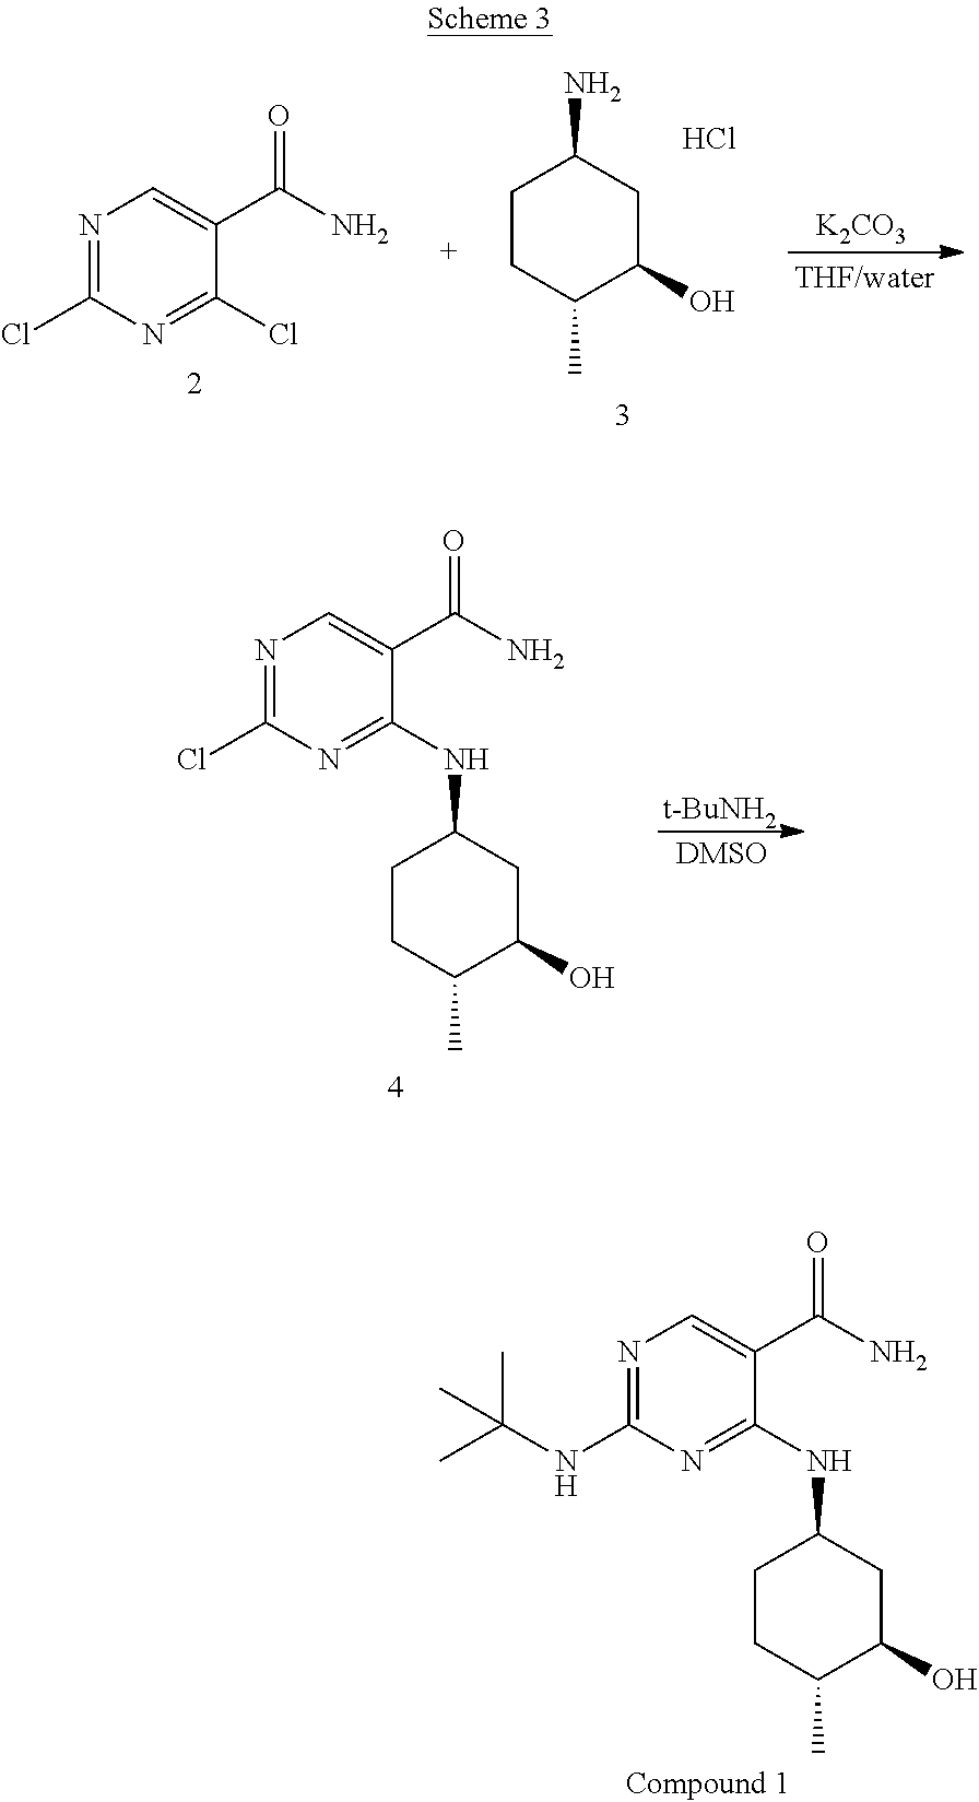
C1CC(C)C(O)CC1N.Cl.N1=C(Cl)N=C(Cl)C(C(N)=O)=C1.[K2CO3].N1=C(Cl)N=C(NC2CCC(C)C(O)C2)C(C(N)=O)=C1.[t-BuNH2].N1=C(NC(C)(C)C)N=C(NC2CCC(C)C(O)C2)C(C(N)=O)=C1
